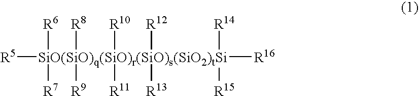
[R5][SiO(SiO)q(SiO)r(SiO)s(SiO2)tSi]([R16])([R6])([R7])([R8])([R9])([R10])([R11])([R12])([R13])([R14])[R15]
